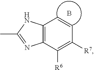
CC1=NC2=C(N1)C=CC([R7])=C2[R6].B
